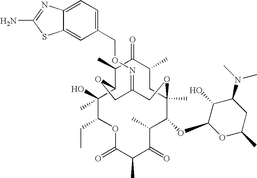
C1(O)(C)C(CC)OC(=O)C(C)C(=O)C(C)C(OC2OC(C)CC(N(C)C)C2O)C2(C)CC(C)C(=O)C(C)C1OCC(=NOCC1=CC=C3C(=C1)SC(N)=N3)CO2
